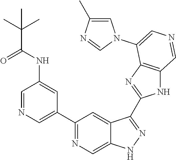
C1(C2=CN=CC(NC(C(C)(C)C)=O)=C2)=NC=C2C(=C1)C(C1=NC3=C(N1)C=NC=C3N1C=C(C)N=C1)=NN2
